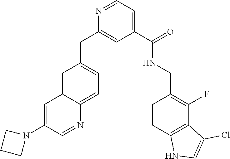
N1=CC=C(C(=O)NCC2=C(F)C3=C(C=C2)NC=C3Cl)C=C1CC1=CC=C2C(=C1)C=C(N1CCC1)C=N2
